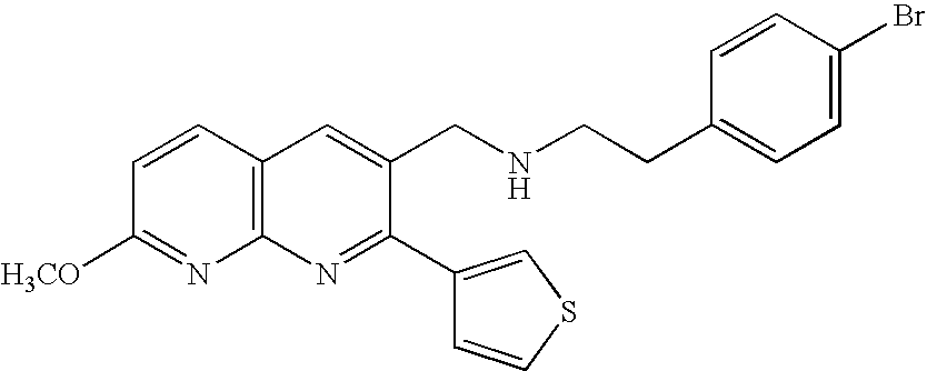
C1=CC2=C(N=C1[H3CO])N=C(C1=CSC=C1)C(CNCCC1=CC=C(Br)C=C1)=C2
